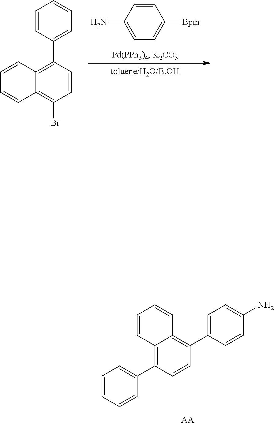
C1=C(N)C=CC([Bpin])=C1.C1=CC(C2=CC=CC=C2)=C2C(=C1Br)C=CC=C2.C1=CC=CC(C2=C3C(=C(C4=CC=C(N)C=C4)C=C2)C=CC=C3)=C1.[AA]
